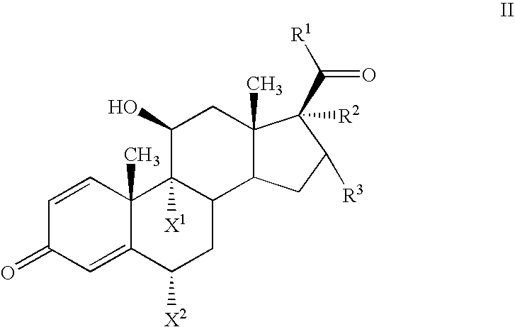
C1=CC2(C)C(=CC1=O)C([X2])CC1C2([X1])C(O)CC2(C)C1CC([R3])C2(C(=O)[R1])[R2]
